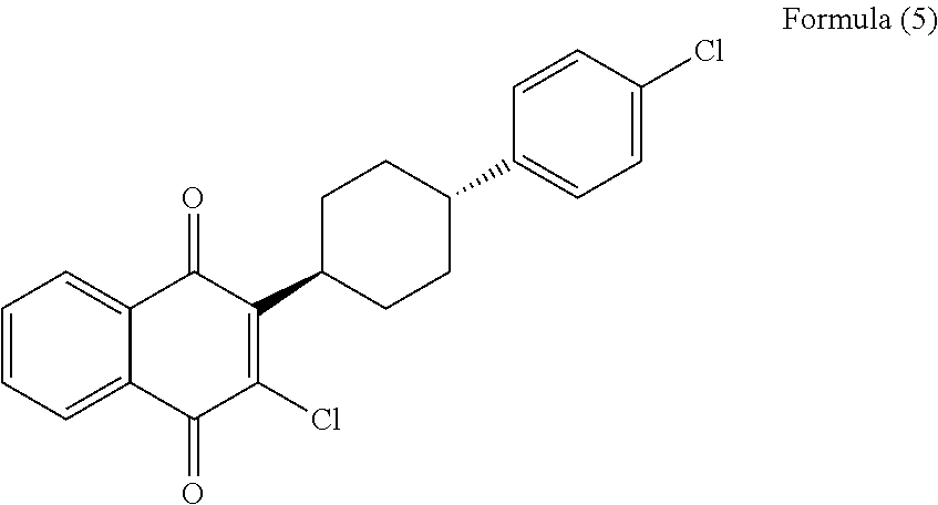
C1=CC=C2C(=C1)C(=O)C(Cl)=C(C1CCC(C3=CC=C(Cl)C=C3)CC1)C2=O
